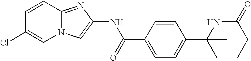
C1=CC2=NC(NC(C3=CC=C(C(C)(NC(CC)=O)C)C=C3)=O)=CN2C=C1Cl
